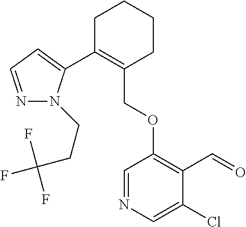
C1C(C2=CC=NN2CCC(F)(F)F)=C(COC2=C(C=O)C(Cl)=CN=C2)CCC1
